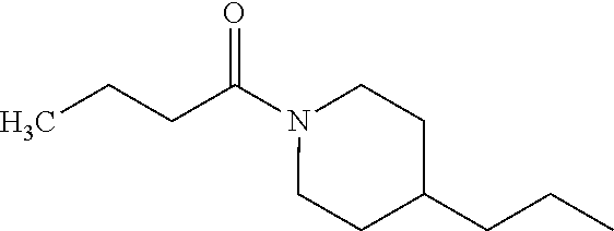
C(C(N1CCC(CCC)CC1)=O)CC
